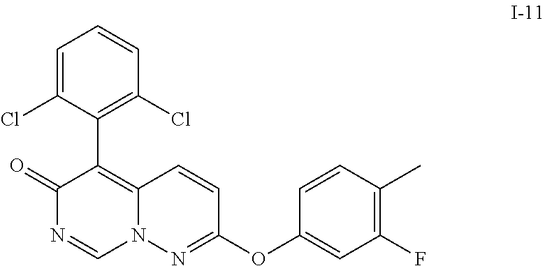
C1(C2=C3N(C=NC2=O)N=C(OC2=CC(F)=C(C)C=C2)C=C3)=C(Cl)C=CC=C1Cl
